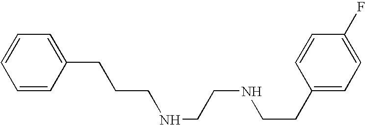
C(CNCCNCCC1=CC=C(F)C=C1)CC1=CC=CC=C1
